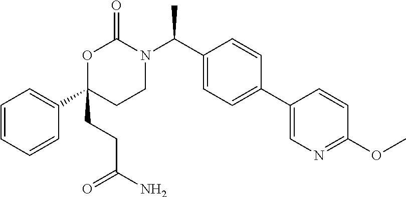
C1(CCC(N)=O)(C2=CC=CC=C2)CCN(C(C2=CC=C(C3=CN=C(OC)C=C3)C=C2)C)C(=O)O1
